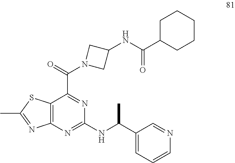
C12=C(N=C(NC(C3=CC=CN=C3)C)N=C1C(=O)N1CC(NC(=O)C3CCCCC3)C1)N=C(C)S2
